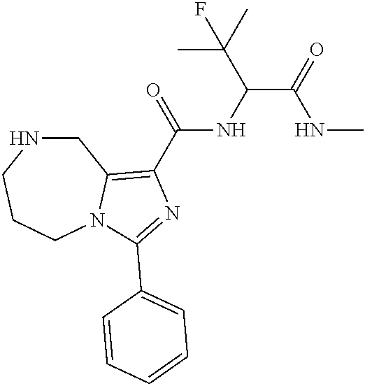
C1NCCCN2C1=C(C(=O)NC(C(=O)NC)C(C)(C)F)N=C2C1=CC=CC=C1
